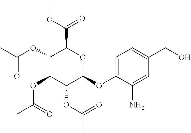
C1(OC(C)=O)C(OC(C)=O)C(OC(C)=O)C(OC2=CC=C(CO)C=C2N)OC1C(OC)=O
